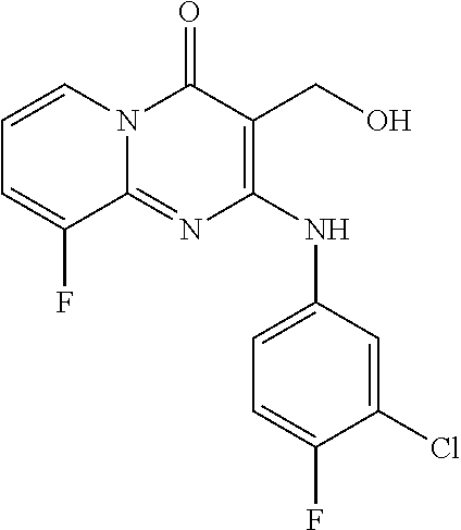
C1=C(F)C(Cl)=CC(NC2=C(CO)C(=O)N3C(=N2)C(F)=CC=C3)=C1
